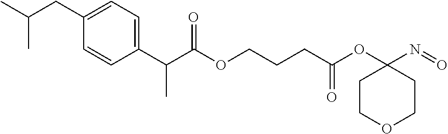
CC(CC1=CC=C(C(C(OCCCC(OC2(N=O)CCOCC2)=O)=O)C)C=C1)C
